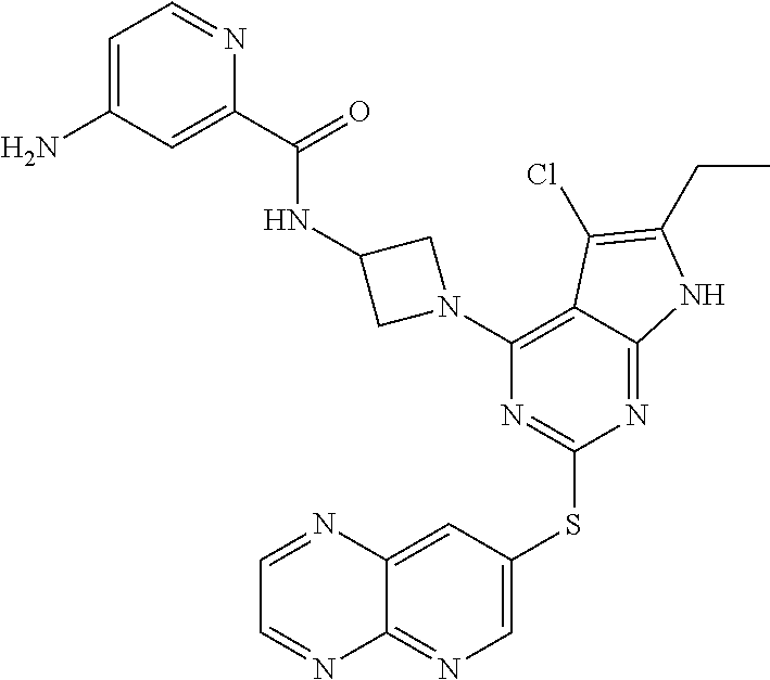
C1=C(SC2=NC(N3CC(NC(C4=CC(N)=CC=N4)=O)C3)=C3C(=N2)NC(CC)=C3Cl)C=C2C(=N1)N=CC=N2
